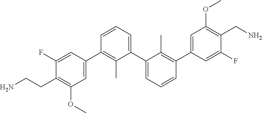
C1(C2=CC(OC)=C(CCN)C(F)=C2)=C(C)C(C2=CC=CC(C3=CC(OC)=C(CN)C(F)=C3)=C2C)=CC=C1
